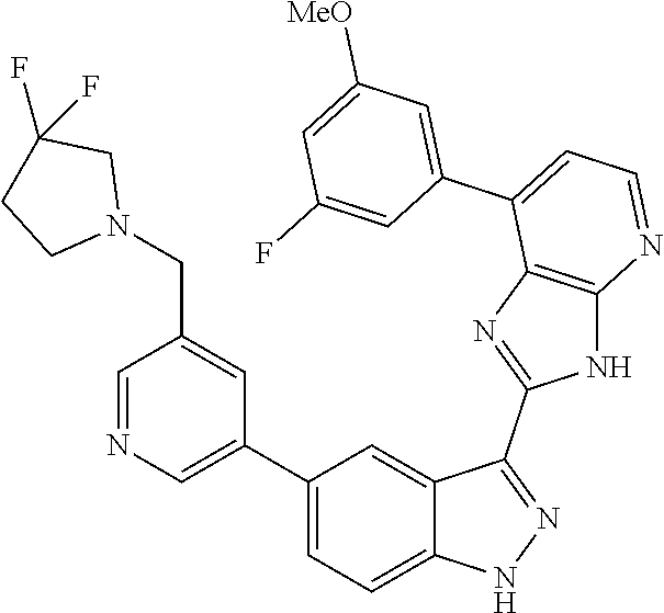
C1=NC=C(C2=CC=C3C(=C2)C(C2=NC4=C(N2)N=CC=C4C2=CC([MeO])=CC(F)=C2)=NN3)C=C1CN1CC(F)(F)CC1
